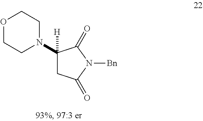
C1(N2CCOCC2)([H])CC(=O)N([Bn])C1=O
